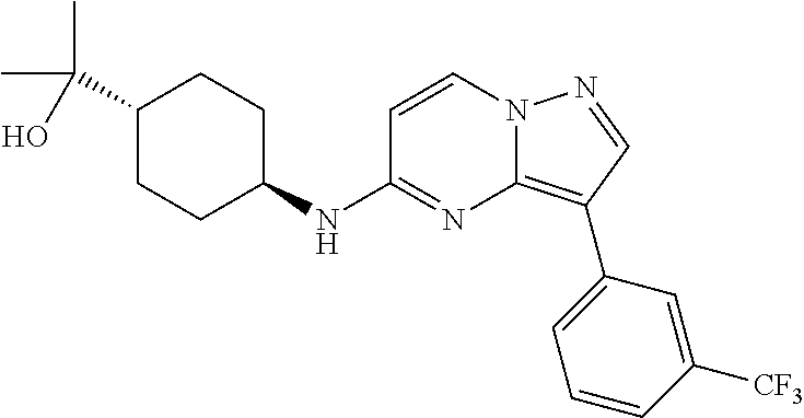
C1(C(C)(C)O)CCC(NC2=NC3=C(C4=CC=CC([CF3])=C4)C=NN3C=C2)CC1
